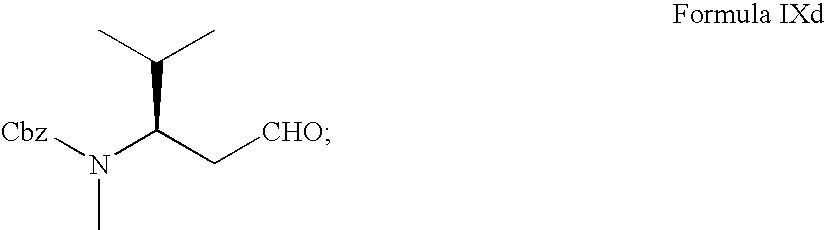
C(C(C)C)(C[CHO])N([Cbz])C
